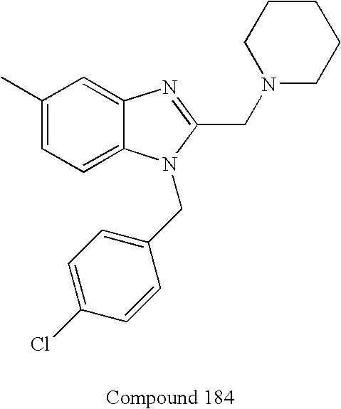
C1(C)=CC=C2C(=C1)N=C(CN1CCCCC1)N2CC1=CC=C(Cl)C=C1
